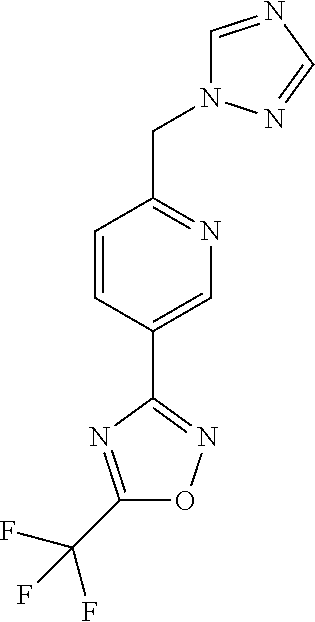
C1=CC(C2=NOC(C(F)(F)F)=N2)=CN=C1CN1C=NC=N1
